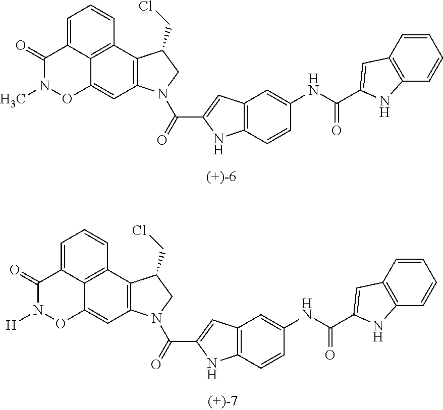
C12=C(C=CC(NC(=O)C3=CC4=C(C=CC=C4)N3)=C1)NC(C(=O)N1C3=C(C4=C5C(=CC=C4)C(=O)N(C)OC5=C3)C(CCl)C1)=C2.C12=C(C=CC(NC(=O)C3=CC4=C(C=CC=C4)N3)=C1)NC(C(=O)N1C3=C(C4=C5C(=CC=C4)C(=O)N([H])OC5=C3)C(CCl)C1)=C2
